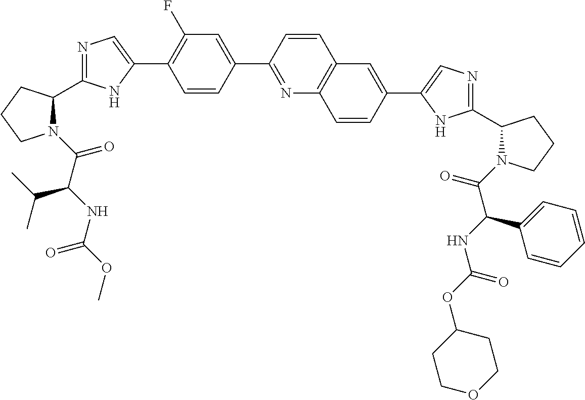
N1(C(=O)C(NC(OC)=O)C(C)C)C(C2=NC=C(C3=C(F)C=C(C4=NC5=C(C=C4)C=C(C4=CN=C(C6N(C(=O)C(NC(OC7CCOCC7)=O)C7=CC=CC=C7)CCC6)N4)C=C5)C=C3)N2)CCC1
